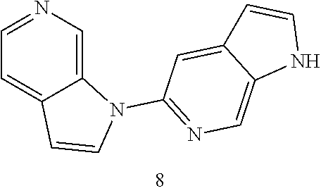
C1=NC=C2C(=C1)C=CN2C1=NC=C2C(=C1)C=CN2
